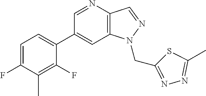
C1(C2=CC=C(F)C(C)=C2F)=CC2=C(C=NN2CC2=NN=C(C)S2)N=C1
